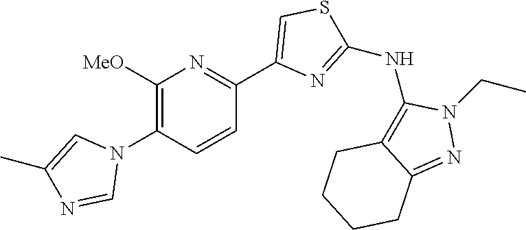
C1(N2C=C(C)N=C2)=C([MeO])N=C(C2=CSC(NC3=C4C(=NN3CC)CCCC4)=N2)C=C1
